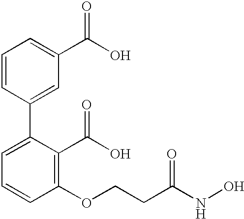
C1=CC(C2=CC=CC(OCCC(NO)=O)=C2C(O)=O)=CC(C(O)=O)=C1
